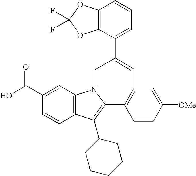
C1(C(O)=O)=CC2=C(C=C1)C(C1CCCCC1)=C1N2CC(C2=CC=CC3=C2OC(F)(F)O3)=CC2=C1C=CC([OMe])=C2
